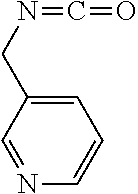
N1=CC(CN=C=O)=CC=C1
